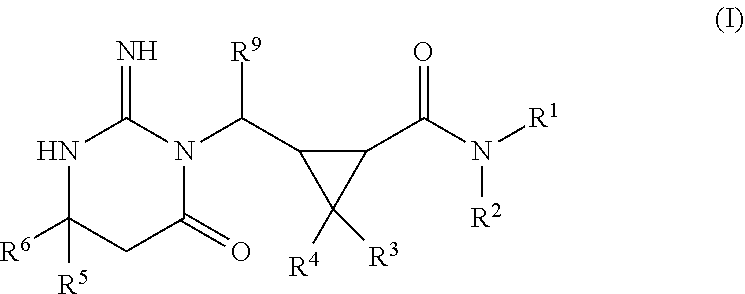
C1(C([R9])N2C(=N)NC([R5])([R6])CC2=O)C([R4])([R3])C1C(N([R2])[R1])=O
